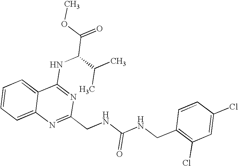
C12=CC=CC=C1N=C(CNC(NCC1=C(Cl)C=C(Cl)C=C1)=O)N=C2NC(C(=O)OC)C(C)C
